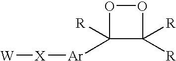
O1C([R])([Ar][X][W])C([R])([R])O1
